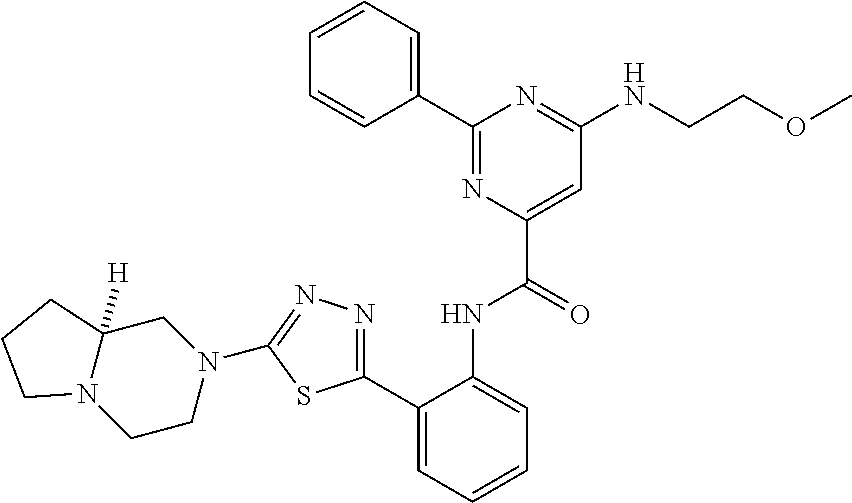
C1(C2=CC=CC=C2NC(C2=CC(NCCOC)=NC(C3=CC=CC=C3)=N2)=O)=NN=C(N2CC3([H])N(CC2)CCC3)S1
